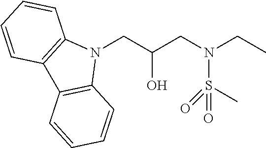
N1(CC(CN(CC)S(C)(=O)=O)O)C2=C(C3=C1C=CC=C3)C=CC=C2
